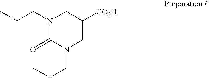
N1(CCC)C(=O)N(CCC)CC([CO2H])C1
